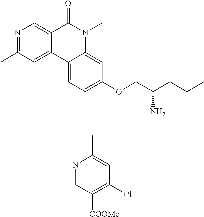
N1=C(C)C=C2C(=C1)C(=O)N(C)C1=CC(OCC(CC(C)C)N)=CC=C21.N1=CC([COOMe])=C(Cl)C=C1C
